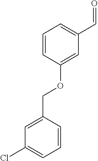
C1=CC(OCC2=CC(Cl)=CC=C2)=CC(C=O)=C1
